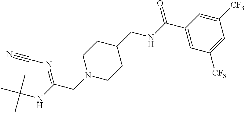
C1N(CC(NC(C)(C)C)=NC#N)CCC(CNC(C2=CC([CF3])=CC([CF3])=C2)=O)C1
